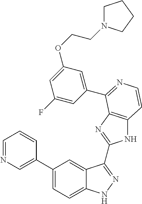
C1(C2=CN=CC=C2)=CC=C2C(=C1)C(C1=NC3=C(N1)C=CN=C3C1=CC(OCCN3CCCC3)=CC(F)=C1)=NN2
